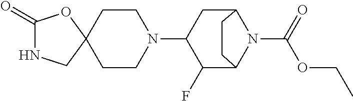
C1(=O)NCC2(O1)CCN(C1CC3N(C(OCC)=O)C(CC3)C1F)CC2
